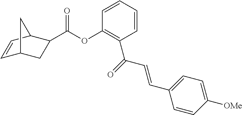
C1(OC(C2CC3C=CC2C3)=O)=C(C(=O)C=CC2=CC=C([OMe])C=C2)C=CC=C1
